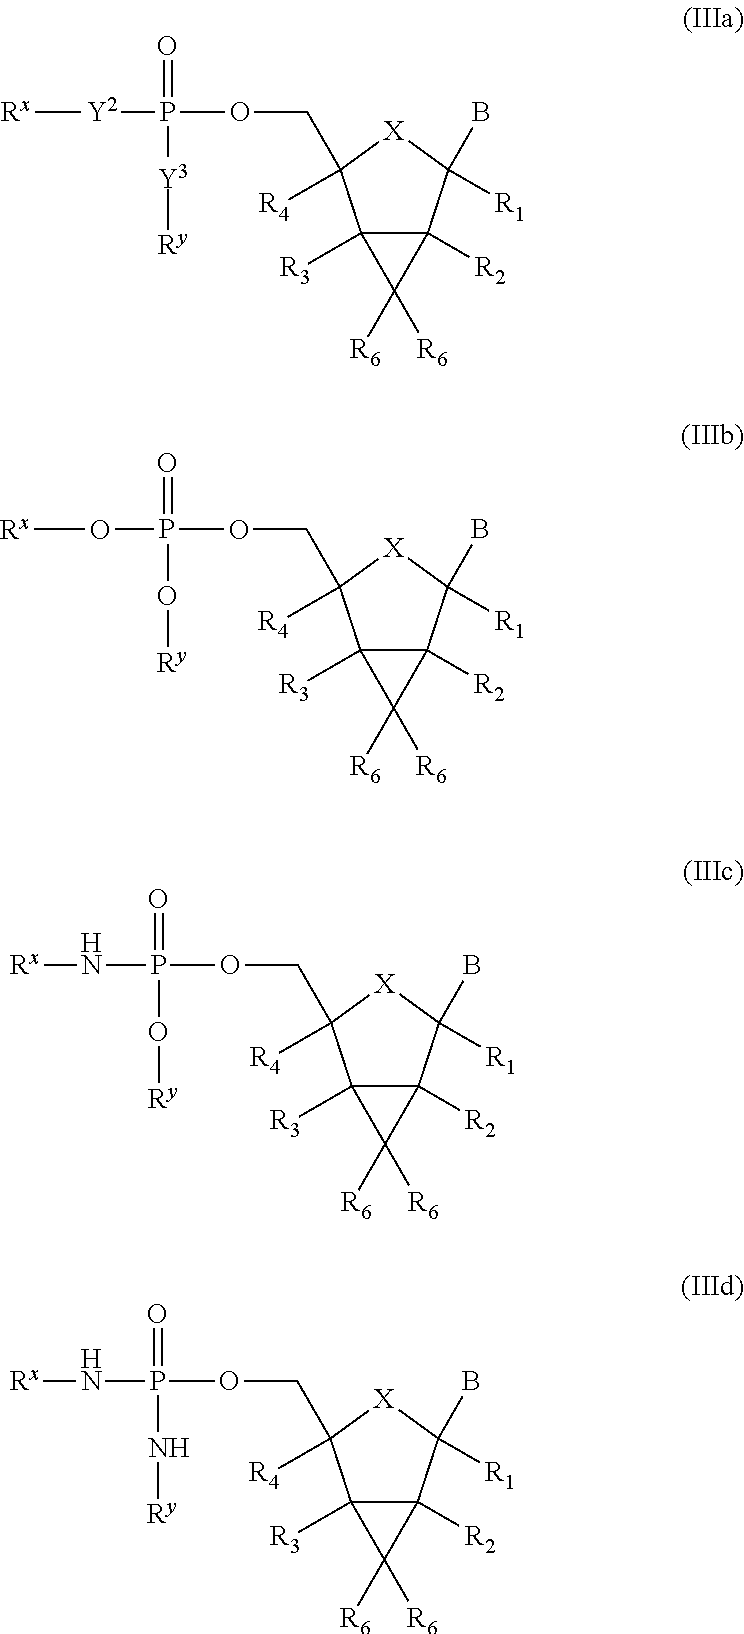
C12([R3])C([R2])(C([R1])(B)[X]C1(COP([Y2][Rx])(=O)[Y3][Ry])[R4])C2([R6])[R6].C12([R3])C([R2])(C([R1])(B)[X]C1(COP(O[Rx])(=O)O[Ry])[R4])C2([R6])[R6].C12([R3])C([R2])(C([R1])(B)[X]C1(COP(N[Rx])(=O)O[Ry])[R4])C2([R6])[R6].C12([R3])C([R2])(C([R1])(B)[X]C1(COP(N[Rx])(=O)N[Ry])[R4])C2([R6])[R6]
